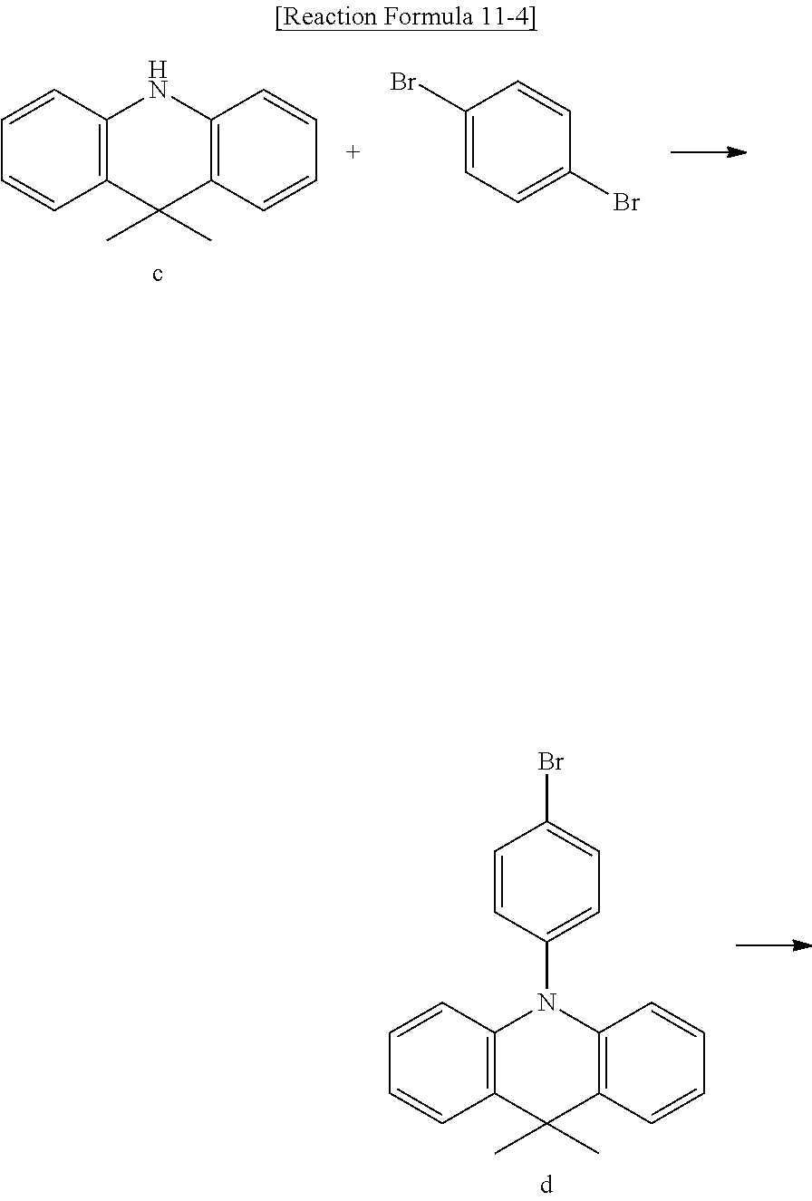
C1=CC2=C(C=C1)C(C)(C)C1=C(N2)C=CC=C1.C1(Br)=CC=C(Br)C=C1.BrC1=CC=C(N2C3=C(C(C)(C)C4=C2C=CC=C4)C=CC=C3)C=C1
